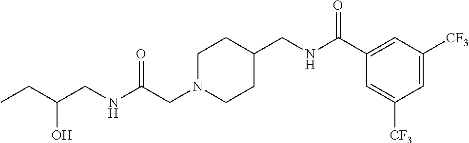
C(CN1CCC(CNC(C2=CC([CF3])=CC([CF3])=C2)=O)CC1)(=O)NCC(CC)O
